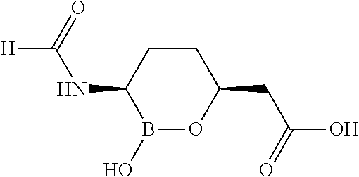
C1CC(NC([H])=O)B(O)OC1CC(O)=O
